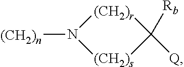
[(CH2)n]N1[(CH2)r]C([Rb])([Q])[(CH2)s]1
